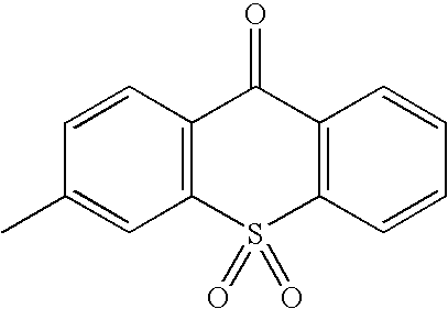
C12=C(C=CC(C)=C1)C(=O)C1=C(S2(=O)=O)C=CC=C1
